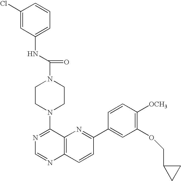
N1=C(N2CCN(C(NC3=CC=CC(Cl)=C3)=O)CC2)C2=C(N=C1)C=CC(C1=CC(OCC3CC3)=C([OCH3])C=C1)=N2
